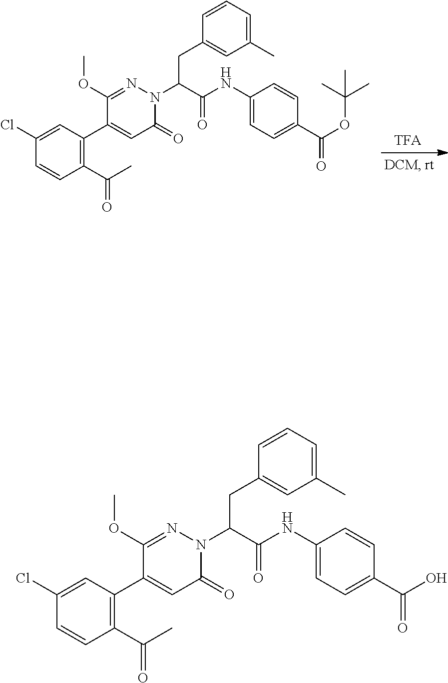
COC1=NN(C(C(NC2=CC=C(C(OC(C)(C)C)=O)C=C2)=O)CC2=CC(C)=CC=C2)C(=O)C=C1C1=C(C(C)=O)C=CC(Cl)=C1.COC1=NN(C(C(NC2=CC=C(C(O)=O)C=C2)=O)CC2=CC(C)=CC=C2)C(=O)C=C1C1=C(C(C)=O)C=CC(Cl)=C1
